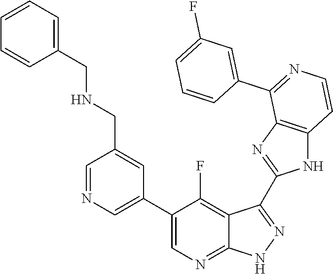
C1=NC=C(C2=CN=C3C(=C2F)C(C2=NC4=C(N2)C=CN=C4C2=CC(F)=CC=C2)=NN3)C=C1CNCC1=CC=CC=C1
